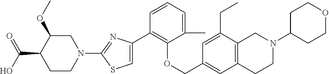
C1(C2=CSC(N3CC(OC)C(C(O)=O)CC3)=N2)=C(OCC2=CC3=C(C(CC)=C2)CN(C2CCOCC2)CC3)C(C)=CC=C1
